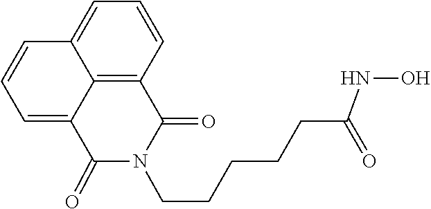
C12=CC=CC3=C1C(=CC=C2)C(=O)N(CCCCCC(NO)=O)C3=O
